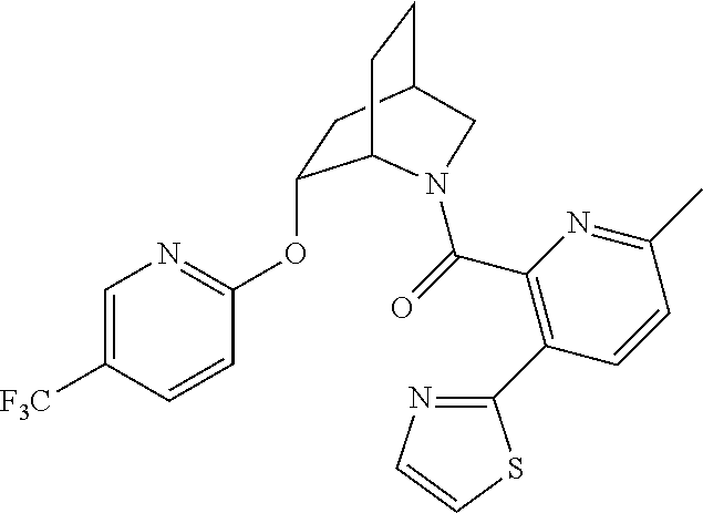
C1=C([F3C])C=CC(OC2CC3CCC2N(C(=O)C2=C(C4=NC=CS4)C=CC(C)=N2)C3)=N1
